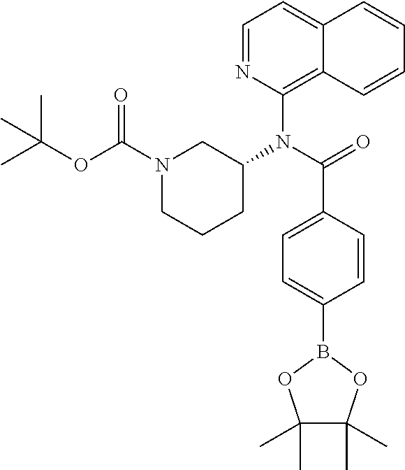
C1=NC(N(C(=O)C2=CC=C(B3OC(C)(C)C(C)(C)O3)C=C2)C2CN(C(OC(C)(C)C)=O)CCC2)=C2C(=C1)C=CC=C2
